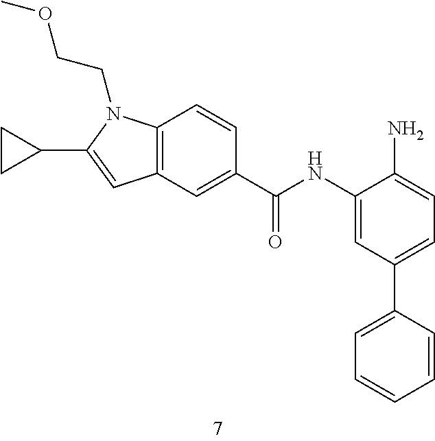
C12=C(N(CCOC)C(C3CC3)=C1)C=CC(C(NC1=CC(C3=CC=CC=C3)=CC=C1N)=O)=C2
